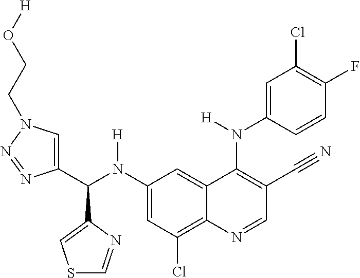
C1(N(C(C2=CN(CCO[H])N=N2)C2=CSC=N2)[H])=CC(Cl)=C2C(=C1)C(N(C1=CC(Cl)=C(F)C=C1)[H])=C(C#N)C=N2
